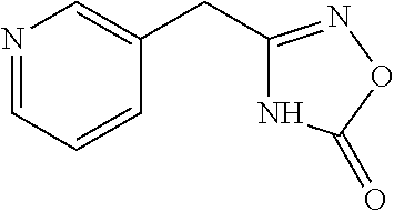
N1C(CC2=CN=CC=C2)=NOC1=O
